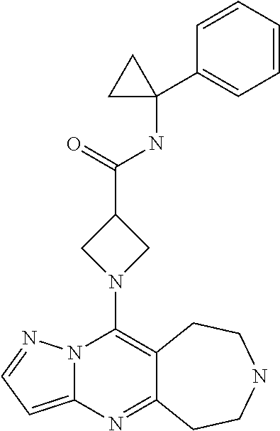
N12C(=CC=N1)N=C1C(=C2N2CC(C(=O)NC3(C4=CC=CC=C4)CC3)C2)CCNCC1
